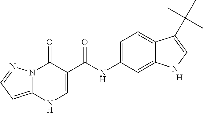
N12C(=CC=N1)NC=C(C(NC1=CC=C3C(=C1)NC=C3C(C)(C)C)=O)C2=O.[H]
